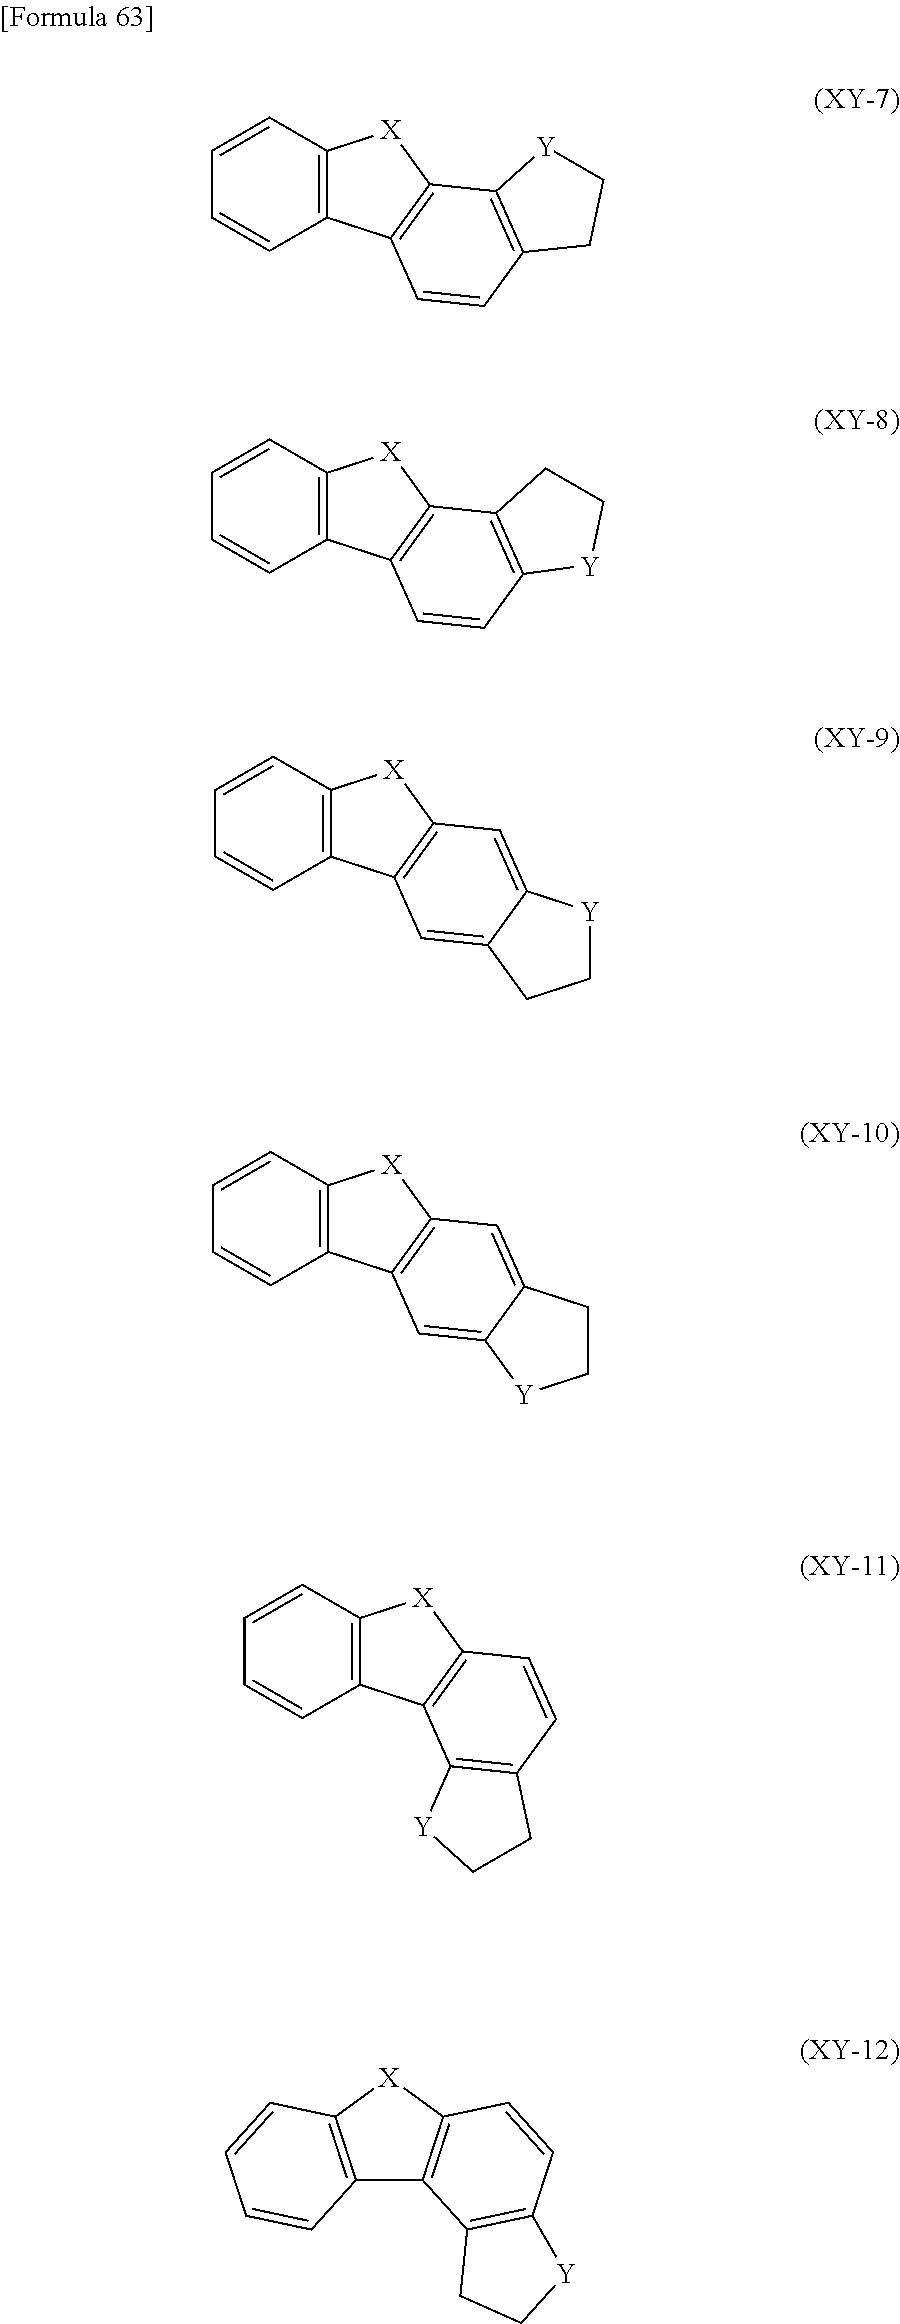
C12=C(C=CC=C1)[X]C1=C2C=CC2=C1[Y]CC2.C12=C(C=CC=C1)[X]C1=C2C=CC2=C1CC[Y]2.C12=C(C=CC=C1)[X]C1=C2C=C2C(=C1)[Y]CC2.C12=C(C=CC=C1)[X]C1=C2C=C2C(=C1)CC[Y]2.C12=C(C=CC=C1)[X]C1=C2C2=C(C=C1)CC[Y]2.C12=C([X]C3=C1C1=C(C=C3)[Y]CC1)C=CC=C2
